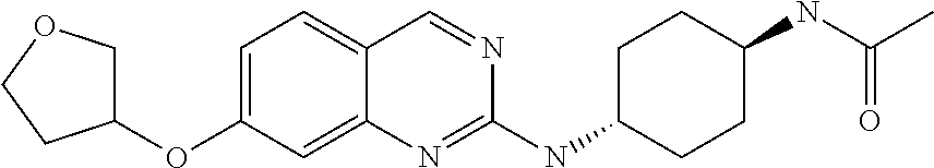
C1=C(OC2COCC2)C=C2C(=C1)C=NC(NC1CCC(NC(C)=O)CC1)=N2
